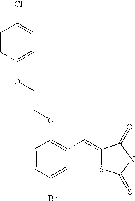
C1=CC(OCCOC2=C(C=C3SC(=S)NC3=O)C=C(Br)C=C2)=CC=C1Cl
